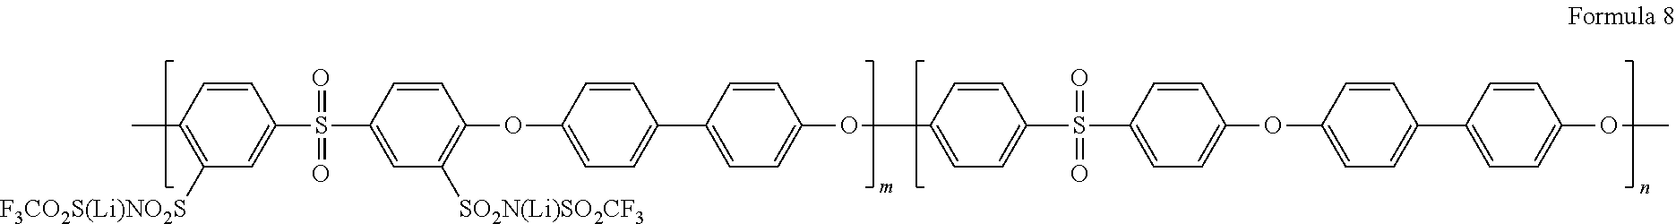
CC1=C([F3CO2S(Li)NO2S])C=C(S(C2=CC([SO2N(Li)SO2CF3])=C(OC3=CC=C(C4=CC=C(OC5=CC=C(S(C6=CC=C(OC7=CC=C(C8=CC=C(OC)C=C8)C=C7)C=C6)(=O)=O)C=C5)C=C4)C=C3)C=C2)(=O)=O)C=C1
